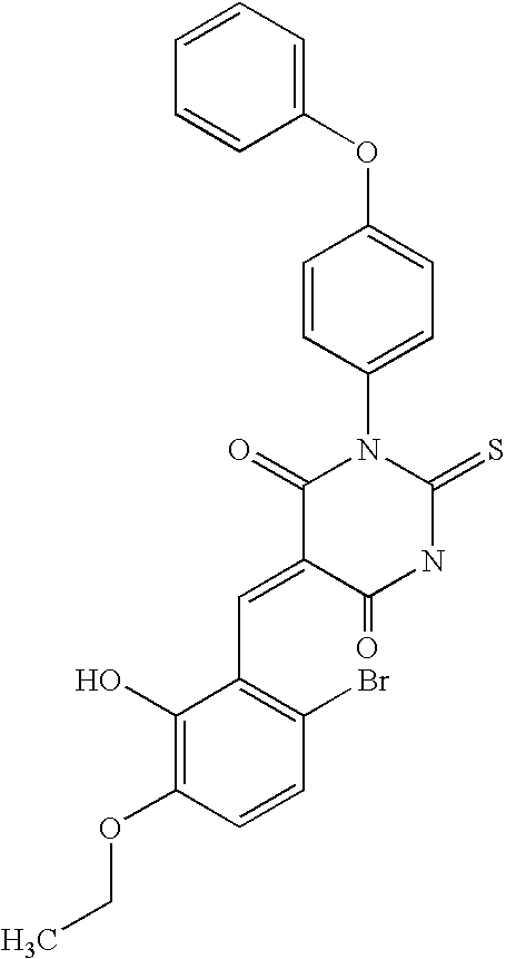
C1(OC2=CC=C(N3C(=O)C(=CC4=C(Br)C=CC(OCC)=C4O)C(=O)NC3=S)C=C2)=CC=CC=C1
